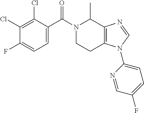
C1(Cl)=C(Cl)C(C(N2CCC3=C(C2C)N=CN3C2=CC=C(F)C=N2)=O)=CC=C1F
